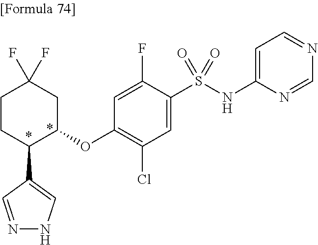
N1=CC(C2C(OC3=C(Cl)C=C(S(NC4=CC=NC=N4)(=O)=O)C(F)=C3)CC(F)(F)CC2)=CN1
